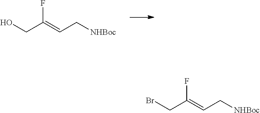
C(=CC[NHBoc])(CO)F.C(=CC[NHBoc])(CBr)F
